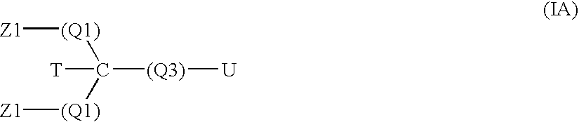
C([(Q1)][Z1])([T])([(Q1)][Z1])[(Q3)][U]
